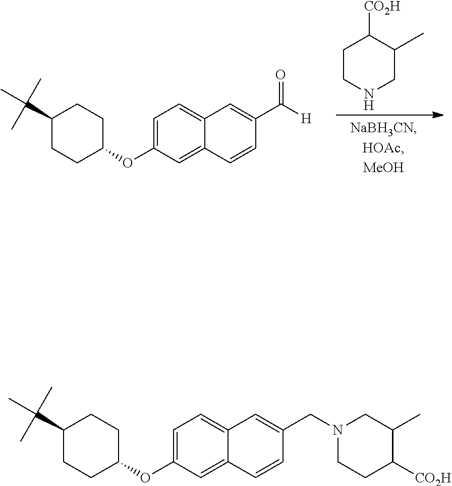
C1=C(OC2CCC(C(C)(C)C)CC2)C=C2C(=C1)C=C(C([H])=O)C=C2.C1CNCC(C)C1[CO2H].C1=C(OC2CCC(C(C)(C)C)CC2)C=C2C(=C1)C=C(CN1CCC([CO2H])C(C)C1)C=C2
